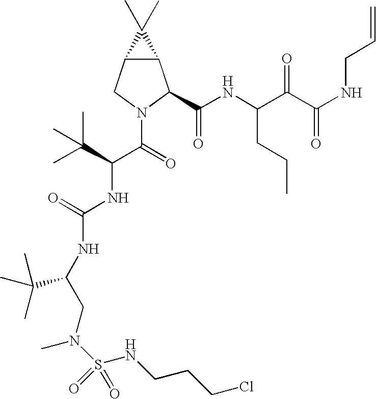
N(C(NC(C(=O)N1C(C(NC(C(C(NCC=C)=O)=O)CCC)=O)C2C(C1)C2(C)C)C(C)(C)C)=O)C(CN(C)S(=O)(NCCCCl)=O)C(C)(C)C
